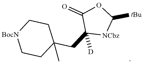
[BocN]1CCC(CC2([D])[NCbz]C([tBu])OC2=O)(C)CC1
